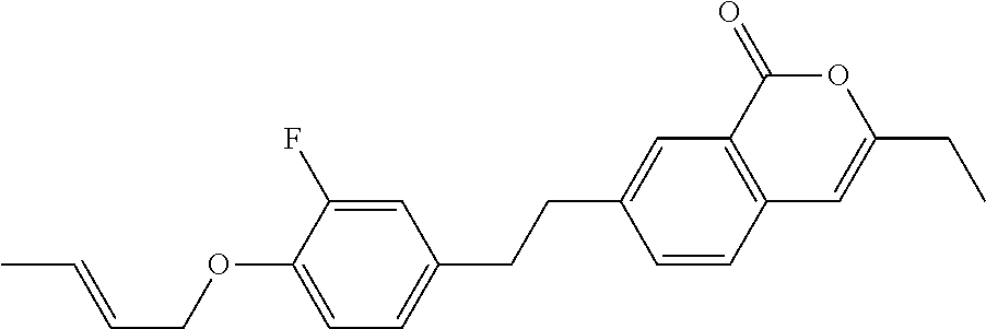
C12=C(C(=O)OC(CC)=C1)C=C(CCC1=CC=C(OCC=CC)C(F)=C1)C=C2
